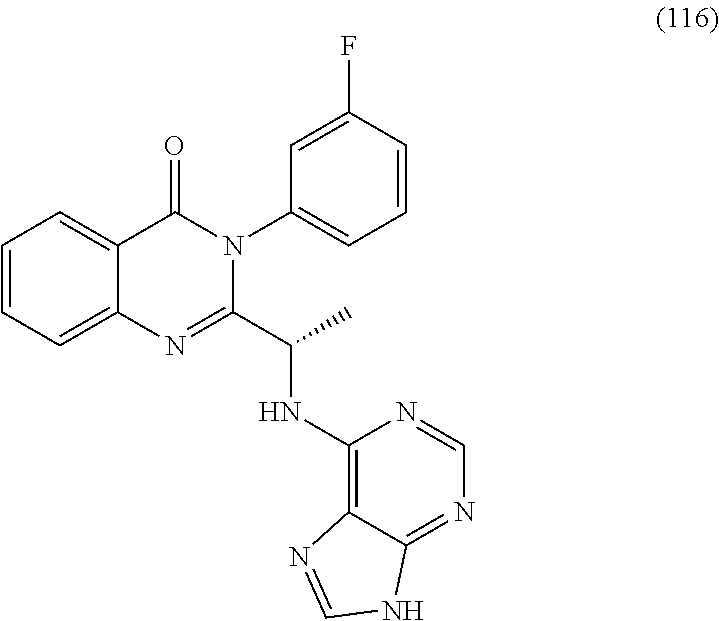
C1=CC=C2C(=C1)C(=O)N(C1=CC=CC(F)=C1)C(C(NC1=C3C(=NC=N1)NC=N3)C)=N2
